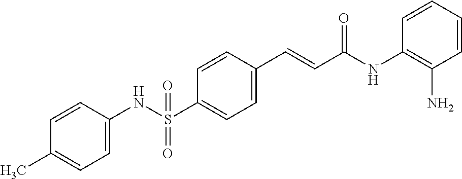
C1=CC(NS(C2=CC=C(C=CC(NC3=C(N)C=CC=C3)=O)C=C2)(=O)=O)=CC=C1C
